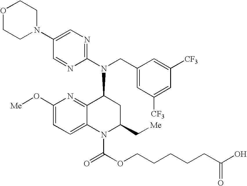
C1(N2CCOCC2)=CN=C(N(CC2=CC([CF3])=CC([CF3])=C2)C2C3=NC(O[Me])=CC=C3N(C(=O)OCCCCCC(O)=O)C(C[Me])C2)N=C1
